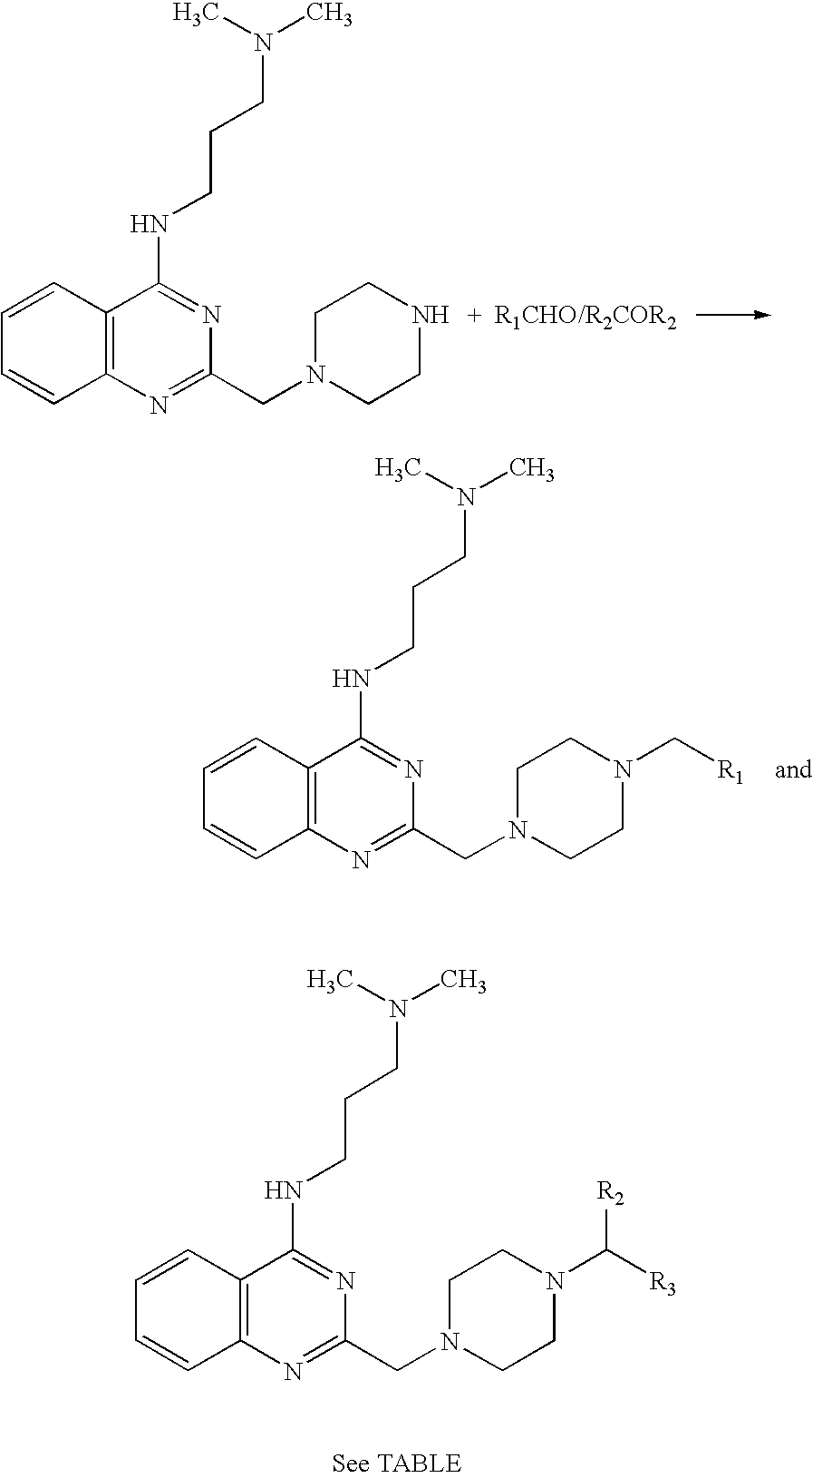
C12=C(N=C(CN3CCNCC3)N=C1NCCCN(C)C)C=CC=C2.C12=C(N=C(CN3CCN(C[R1])CC3)N=C1NCCCN(C)C)C=CC=C2.C12=C(N=C(CN3CCN(C([R3])[R2])CC3)N=C1NCCCN(C)C)C=CC=C2
